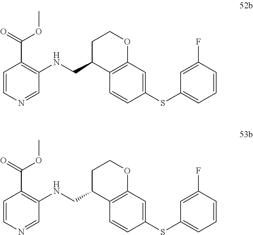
C1=CC(SC2=CC=CC(F)=C2)=CC2=C1C(CNC1=C(C(OC)=O)C=CN=C1)CCO2.C1=CC(SC2=CC=CC(F)=C2)=CC2=C1C(CNC1=C(C(OC)=O)C=CN=C1)CCO2
